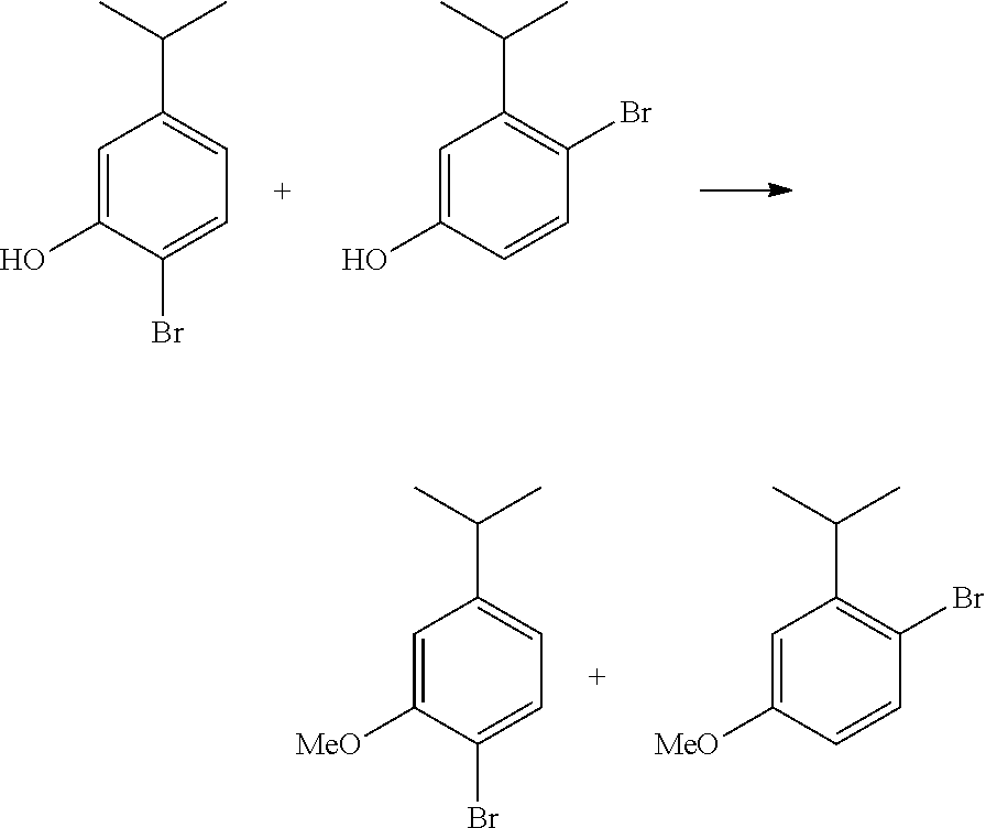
C1=C(O)C(Br)=CC=C1C(C)C.C1=C(O)C=CC(Br)=C1C(C)C.C1=C([MeO])C(Br)=CC=C1C(C)C.C1=C([MeO])C=CC(Br)=C1C(C)C
